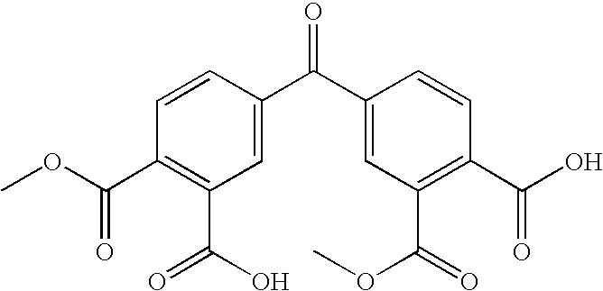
O=C(C1=C(C(O)=O)C=C(C(C2=CC(C(=O)OC)=C(C(=O)O)C=C2)=O)C=C1)OC
